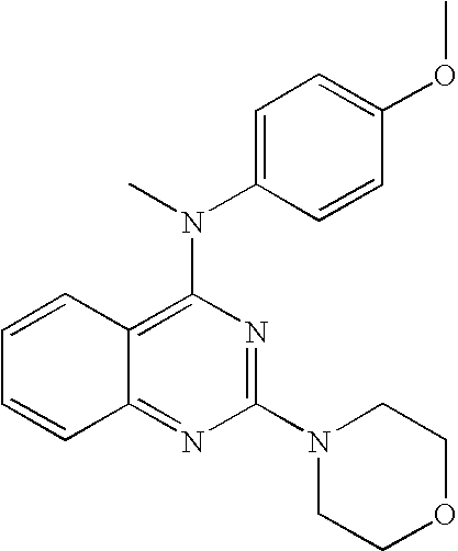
C1=CC2=C(N(C3=CC=C(OC)C=C3)C)N=C(N3CCOCC3)N=C2C=C1
